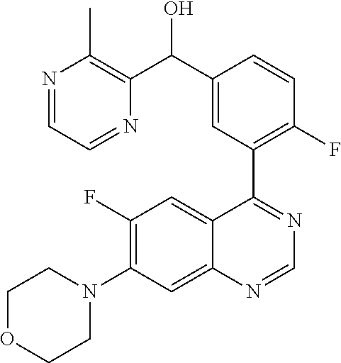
C12=CC(N3CCOCC3)=C(F)C=C1C(C1=C(F)C=CC(C(C3=C(C)N=CC=N3)O)=C1)=NC=N2
